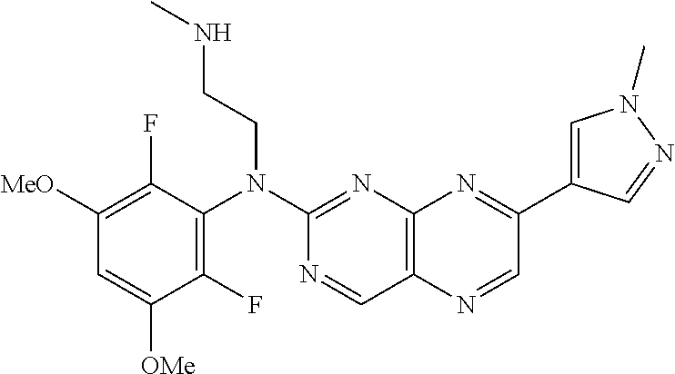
C1([MeO])=C(F)C(N(C2=NC3=C(C=N2)N=CC(C2=CN(C)N=C2)=N3)CCNC)=C(F)C([OMe])=C1
